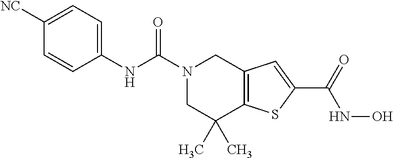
N(C(N1CC(C)(C)C2=C(C1)C=C(C(=O)NO)S2)=O)C1=CC=C([NC])C=C1
